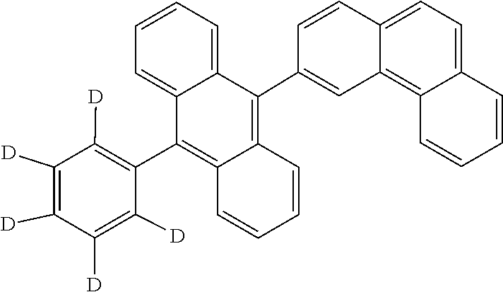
[D]C1=C([D])C([D])=C(C2=C3C(=C(C4=CC5=C6C(=CC=C5C=C4)C=CC=C6)C4=CC=CC=C24)C=CC=C3)C([D])=C1[D]
